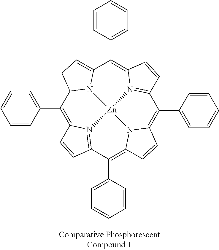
C1(C2=CC=CC=C2)=C2N3=C(C(C4=CC=CC=C4)=C4N5C(=C(C6=CC=CC=C6)C6=N7C(=C(C8=CC=CC=C8)C8=CCC1N8[Zn]753)C=C6)C=C4)C=C2
